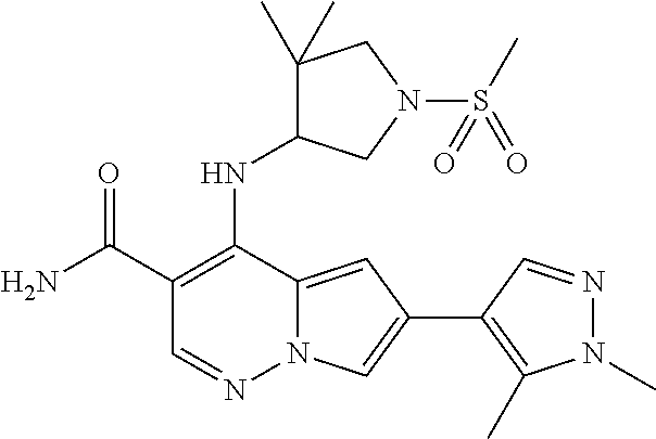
NC(C1=C(NC2C(C)(C)CN(S(C)(=O)=O)C2)C2=CC(C3=C(C)N(C)N=C3)=CN2N=C1)=O
